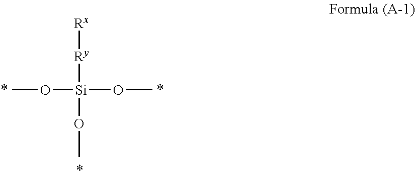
O([Si](OC)([Ry][Rx])OC)C
